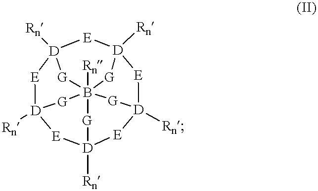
[D]12([Rn])[E][D]3([Rn])[E][D]4([Rn])[E][D]5([Rn])[E][D]([Rn])([E]1)[G]B([Rn])([G]3)([G]5)([G]4)[G]2
